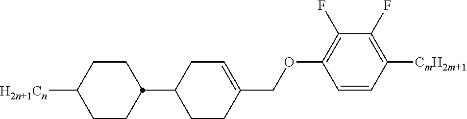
C1CC(C2CCC(COC3=C(F)C(F)=C([CmH2m+1])C=C3)=CC2)CCC1[H2n+1Cn]
